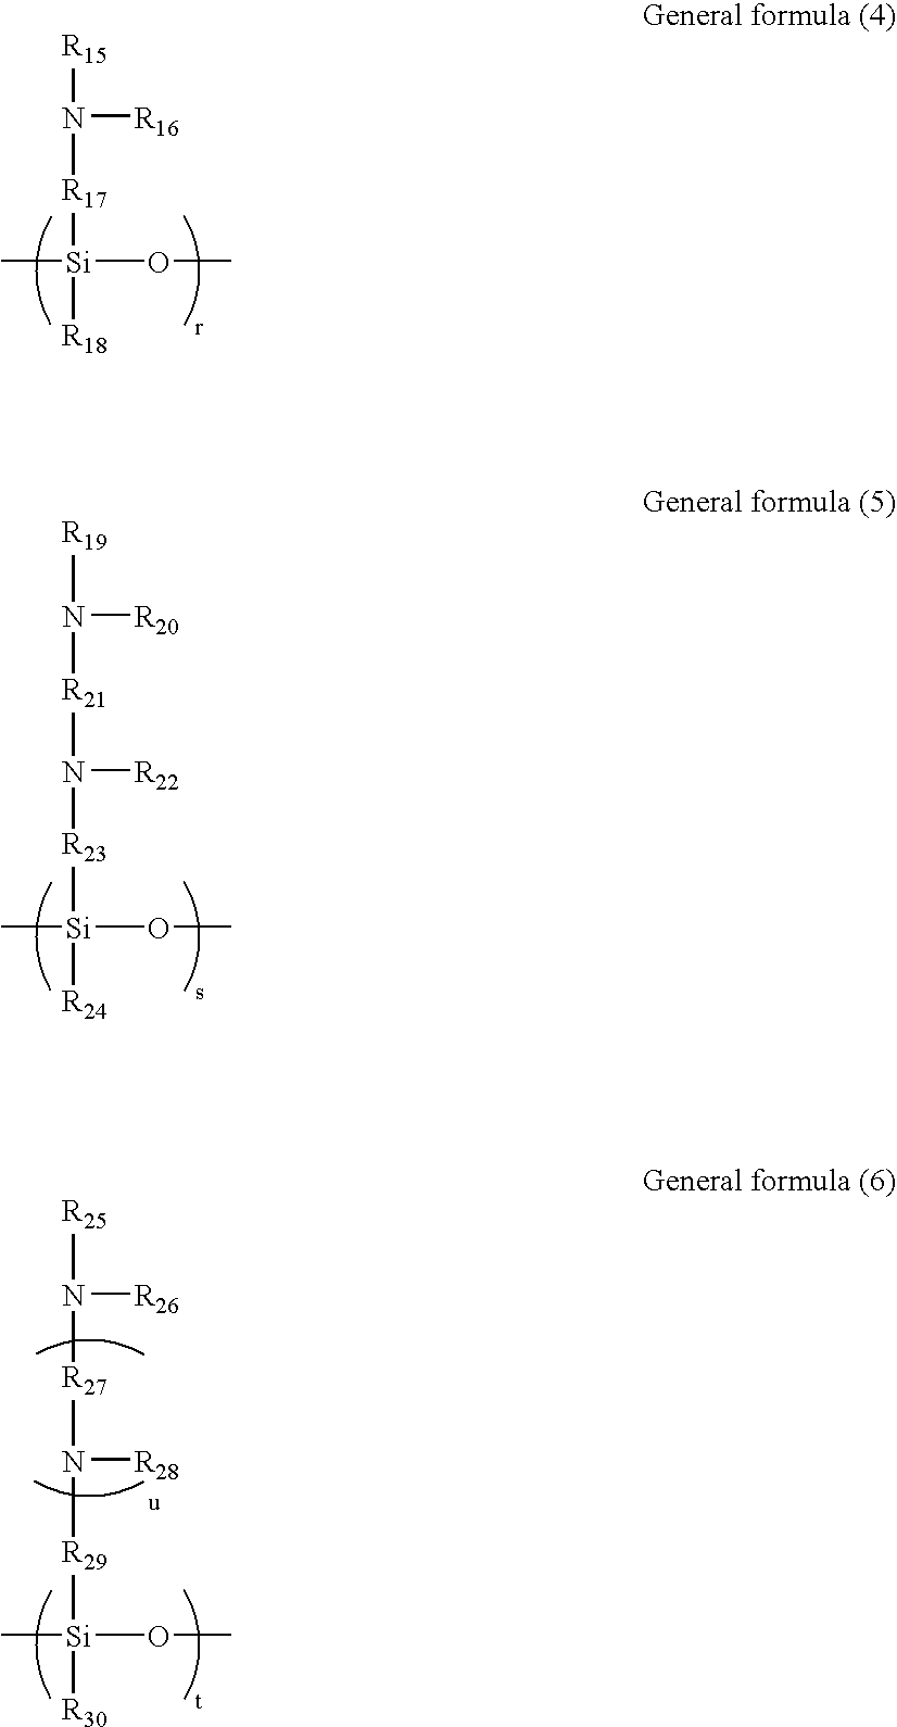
[R15]N([R17][Si]([R18])(C)OC)[R16].[R21](N([R23][Si]([R24])(C)OC)[R22])N([R19])[R20].[R27](N([R29][Si]([R30])(C)OC)[R28])N([R25])[R26]
